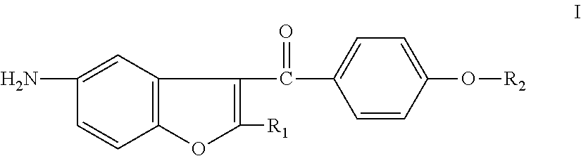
C1(N)=CC2=C(C=C1)OC([R1])=C2C(=O)C1=CC=C(O[R2])C=C1
